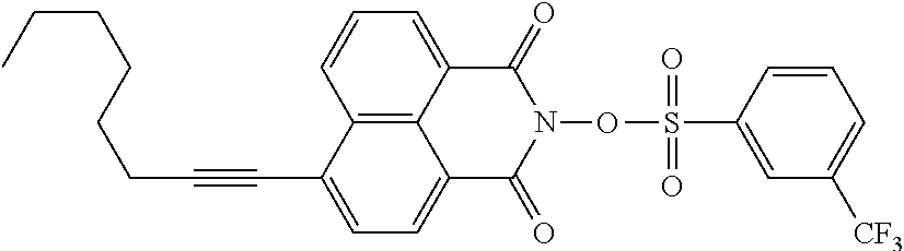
C12=C3C(=CC=C1)C(=O)N(OS(C1=CC([CF3])=CC=C1)(=O)=O)C(=O)C3=CC=C2C#CCCCCCC
